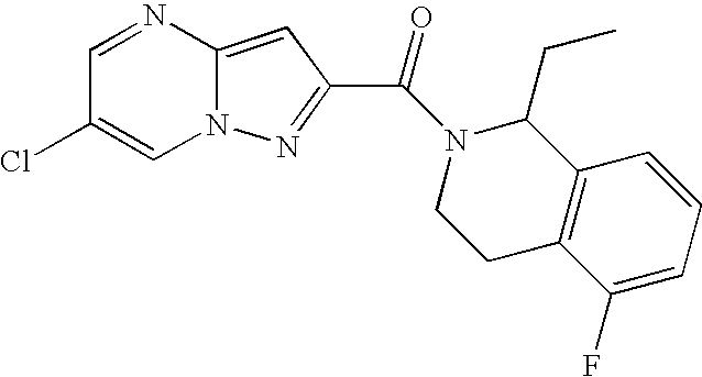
C1=NC2=CC(C(N3C(CC)C4=C(CC3)C(F)=CC=C4)=O)=NN2C=C1Cl
